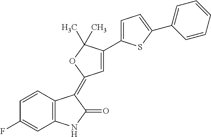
C1=CC(F)=CC2=C1C(=C1C=C(C3=CC=C(C4=CC=CC=C4)S3)C(C)(C)O1)C(=O)N2
